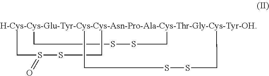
CCSSCC.CCSS(CC)=O.CCSSCC
